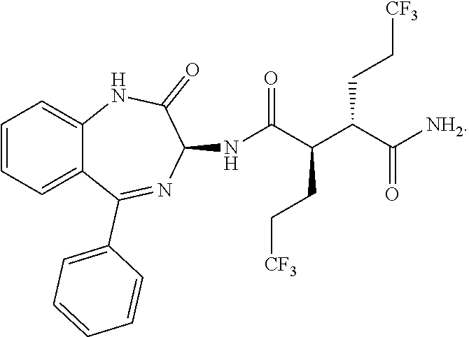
C12=CC=CC=C1NC(=O)C(NC(C(C(C([NH2])=O)CC[CF3])CC[CF3])=O)N=C2C1=CC=CC=C1
